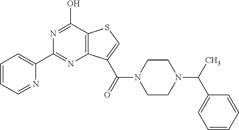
C1=CC=NC(C2=NC3=C(C(O)=N2)SC=C3C(=O)N2CCN(C(C3=CC=CC=C3)C)CC2)=C1
